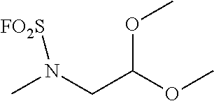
O(C(CN(C)[FO2S])OC)C
